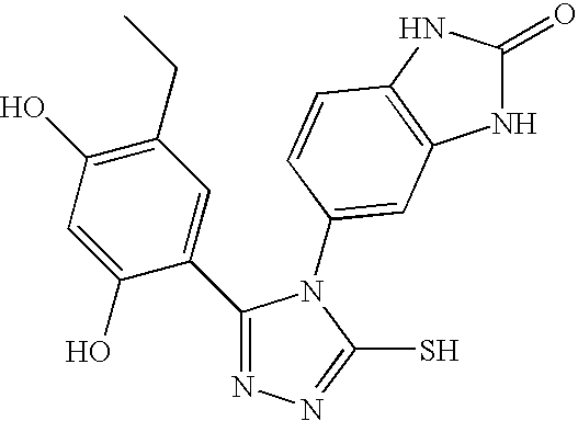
N1=C(C2=CC(CC)=C(O)C=C2O)N(C2=CC3=C(NC(=O)N3)C=C2)C(S)=N1
